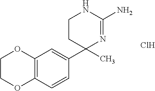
C1CC(C)(C2=CC3=C(C=C2)OCCO3)N=C(N)N1.Cl
